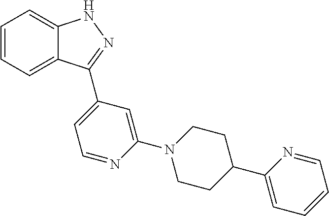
C1=CC=C2C(=C1)NN=C2C1=CC=NC(N2CCC(C3=CC=CC=N3)CC2)=C1
